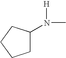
C1C(N([H])C)CCC1
